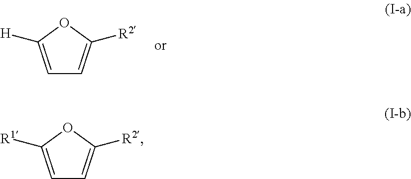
C1=C([R1])OC([R2])=C1.C1=C([H])OC([R2])=C1
